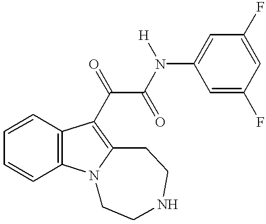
C1=C(F)C=C(N([H])C(C(=O)C2=C3N(C4=C2C=CC=C4)CCNCC3)=O)C=C1F
